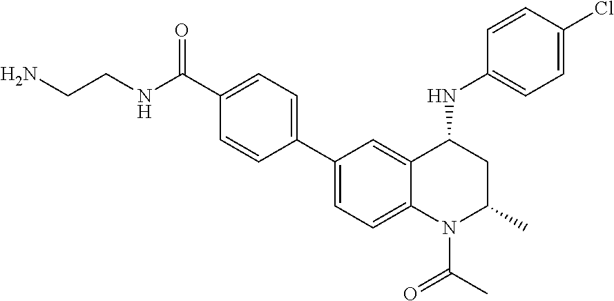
C(NC(C1=CC=C(C2=CC=C3C(=C2)C(NC2=CC=C(Cl)C=C2)CC(C)N3C(C)=O)C=C1)=O)CN
